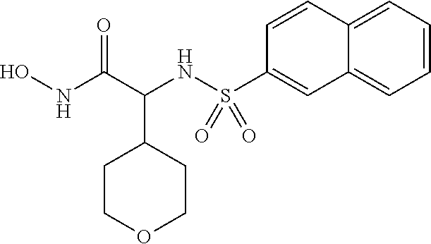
S(NC(C(NO)=O)C1CCOCC1)(C1=CC2=CC=CC=C2C=C1)(=O)=O
